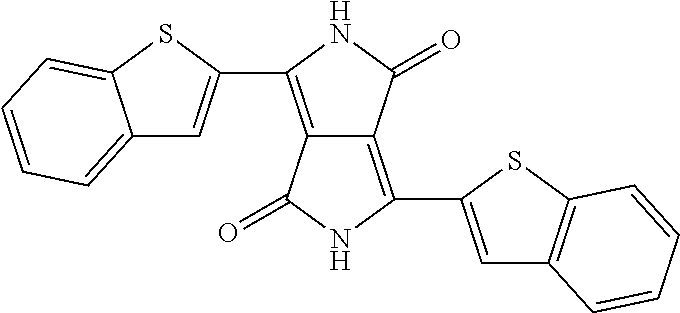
C12=CC=CC=C1SC(C1=C3C(=C(C4=CC5=C(S4)C=CC=C5)NC3=O)C(=O)N1)=C2
